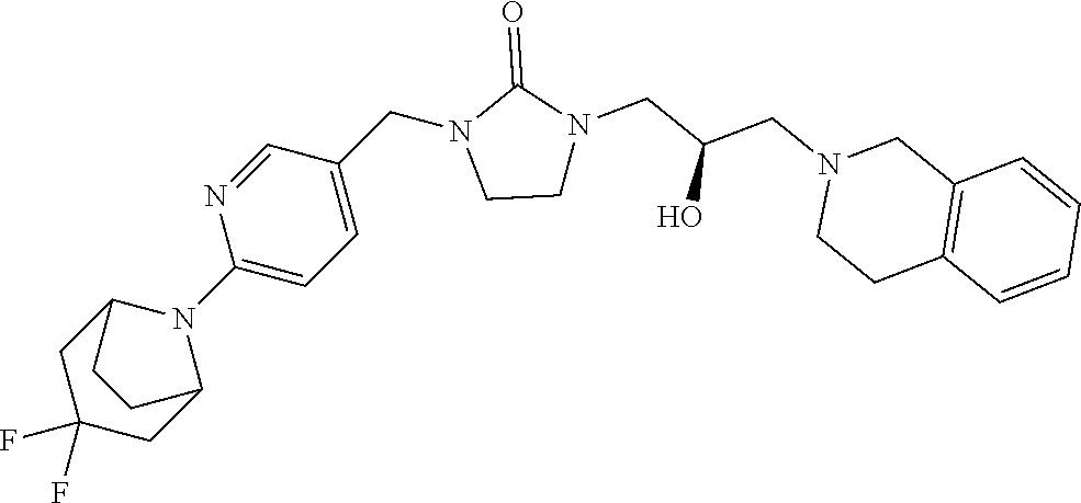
C1CN(CC(CN2CCC3=C(C2)C=CC=C3)O)C(=O)N1CC1=CC=C(N2C3CC(F)(F)CC2CC3)N=C1
